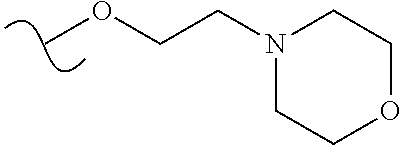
O(C)CCN1CCOCC1
